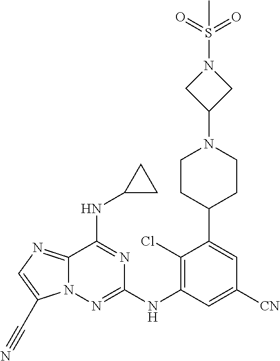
C1(Cl)=C(NC2=NN3C(=NC=C3C#N)C(NC3CC3)=N2)C=C([CN])C=C1C1CCN(C2CN(S(=O)(=O)C)C2)CC1
